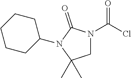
C1N(C(Cl)=O)C(=O)N(C2CCCCC2)C1(C)C
